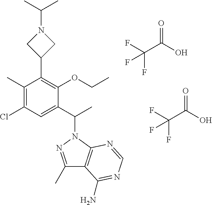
C1(C)=NN(C(C)C2=CC(Cl)=C(C)C(C3CN(C(C)C)C3)=C2OCC)C2=C1C(N)=NC=N2.FC(F)(C(O)=O)F.FC(F)(C(O)=O)F
